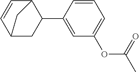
C1=CC2CC(C3=CC(OC(C)=O)=CC=C3)C1C2
